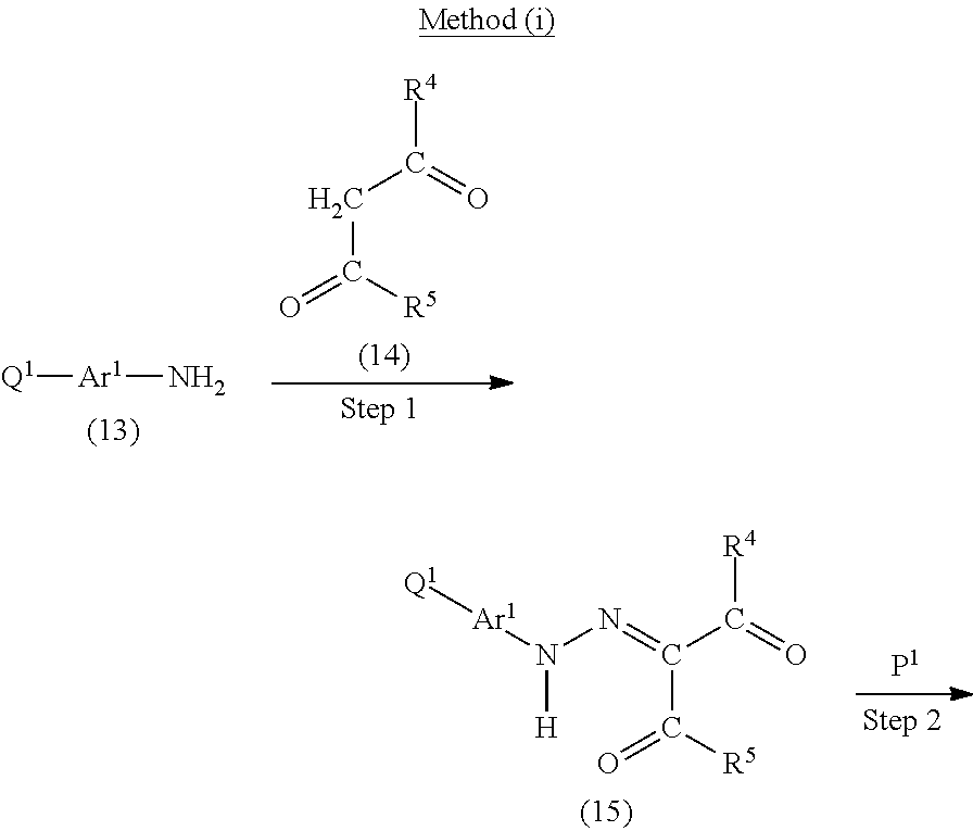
C(C([R5])=O)C([R4])=O.[Ar1]([Q1])N.N(N=C(C(=O)[R4])C(=O)[R5])([Ar1][Q1])[H]
